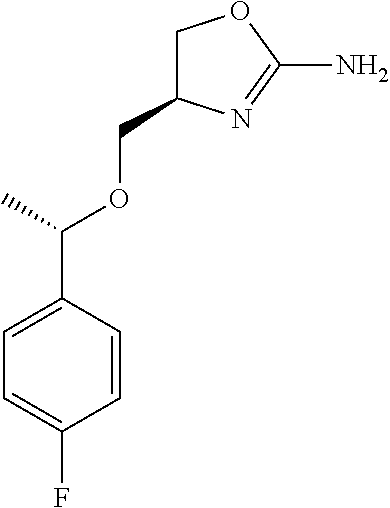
C1=CC(C(C)OCC2COC(N)=N2)=CC=C1F
